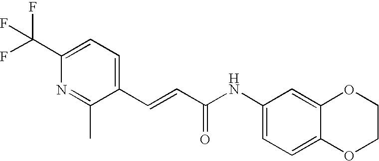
C(C1=CC=C(C(F)(F)F)N=C1C)=CC(NC1=CC=C2C(=C1)OCCO2)=O
